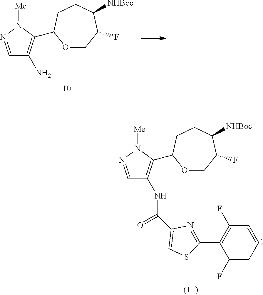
C1=NN([Me])C(C2OCC(F)C([NHBoc])CC2)=C1NC(=O)C1=CSC(C2=C(F)C=CC=C2F)=N1.C1=NN([Me])C(C2OCC(F)C([NHBoc])CC2)=C1N
